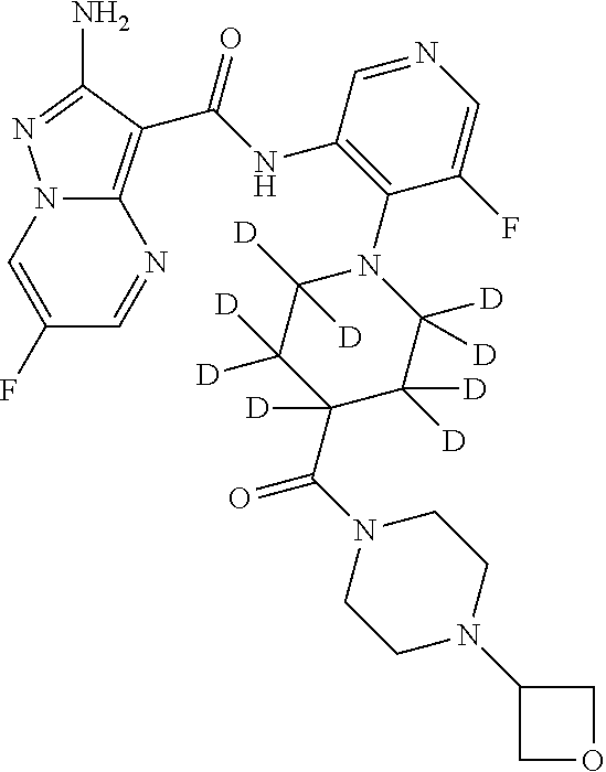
N12C(=C(C(NC3=C(N4C([D])([D])C([D])([D])C(C(N5CCN(C6COC6)CC5)=O)([D])C([D])([D])C4([D])[D])C(F)=CN=C3)=O)C(N)=N1)N=CC(F)=C2
